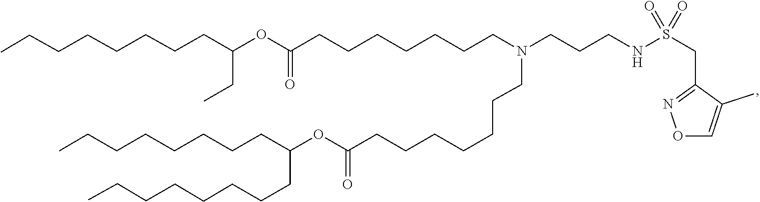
O(C(=O)CCCCCCCN(CCCCCCCC(OC(CCCCCCCC)CCCCCCCC)=O)CCCNS(CC1=NOC=C1C)(=O)=O)C(CC)CCCCCCCC
